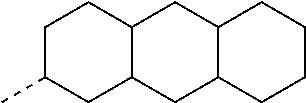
C12C(CC3C(C1)CCCC3)CC(C)CC2
